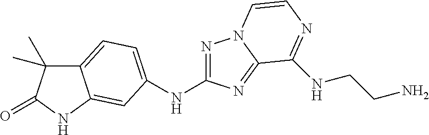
C12=CC=C(NC3=NN4C(=N3)C(NCCN)=NC=C4)C=C1NC(=O)C2(C)C
